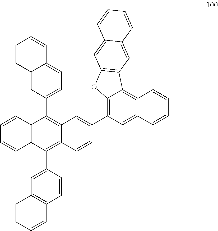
C12=C(C(C3=CC4=C(C=C3)C=CC=C4)=C3C(=C1C1=CC=C4C(=C1)C=CC=C4)C=C(C1=C4C(=C5C(=C1)C=CC=C5)C1=C(O4)C=C4C(=C1)C=CC=C4)C=C3)C=CC=C2
